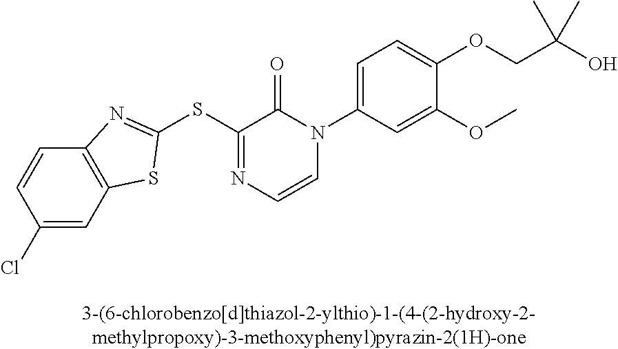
C1(Cl)=CC2=C(C=C1)N=C(SC1=NC=CN(C3=CC=C(OCC(O)(C)C)C(OC)=C3)C1=O)S2
